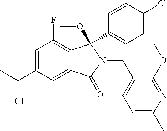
CC(C1=CC(F)=C2C(=C1)C(=O)N(CC1=CC=C(C)N=C1OC)C2(OC)C1=CC=C(Cl)C=C1)(C)O
